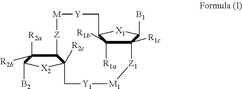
C12([R1c])C([R1a])([R1b])C([X1]C1[B1])C[Y][M][Z]C1C([R2a])([R2b])C([B2])[X2]C1([R2c])C[Y1][M1][Z1]2
